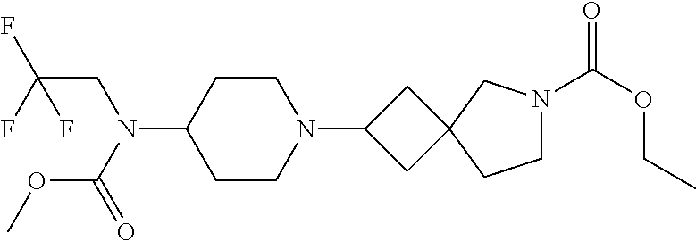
C1CN(C2CC3(C2)CCN(C(OCC)=O)C3)CCC1N(CC(F)(F)F)C(=O)OC
